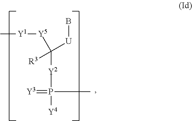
C[Y1][Y5]C([Y2]P([Y4])(=[Y3])C)([U]B)[R3]
